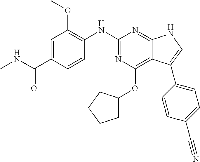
C1=C(C(NC)=O)C=CC(NC2=NC(OC3CCCC3)=C3C(=N2)NC=C3C2=CC=C(C#N)C=C2)=C1OC
